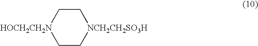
C1C[NCH2CH2SO3H]CC[HOCH2CH2N]1
